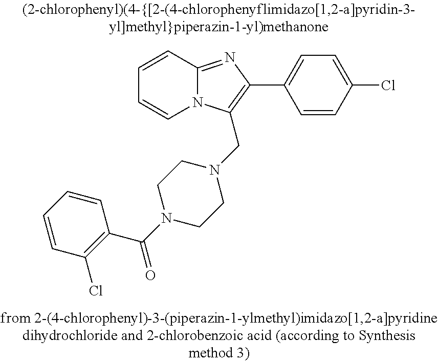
C1=CC2=NC(C3=CC=C(Cl)C=C3)=C(CN3CCN(C(C4=C(Cl)C=CC=C4)=O)CC3)N2C=C1
